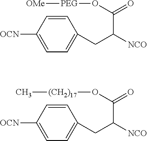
[OCN]C1=CC=C(CC([NCO])C(=O)O[PEG][OMe])C=C1.[OCN]C1=CC=C(CC([NCO])C(=O)O[(CH2)17]C)C=C1
